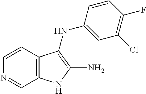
C1=CC2=C(C=N1)NC(N)=C2NC1=CC(Cl)=C(F)C=C1
